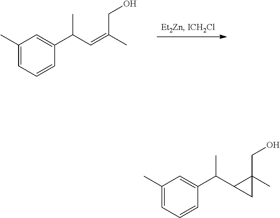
C1(C)=CC=CC(C(C=C(C)CO)C)=C1.C1(C)=CC=CC(C(C2C(C)(CO)C2)C)=C1
